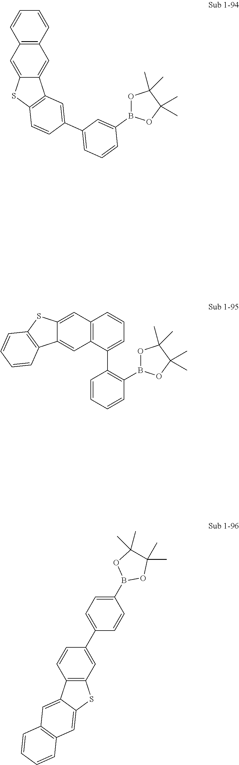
O1C(C)(C)C(C)(C)OB1C1=CC(C2=CC3=C(SC4=CC5=C(C=C43)C=CC=C5)C=C2)=CC=C1.C12=C(C=C(C3=CC=C(B4OC(C)(C)C(C)(C)O4)C=C3)C=C1)SC1=CC3=C(C=C21)C=CC=C3.C12=C(C=C3C(=C1)C1=C(S3)C=CC=C1)C=CC=C2C1=C(B2OC(C)(C)C(C)(C)O2)C=CC=C1
